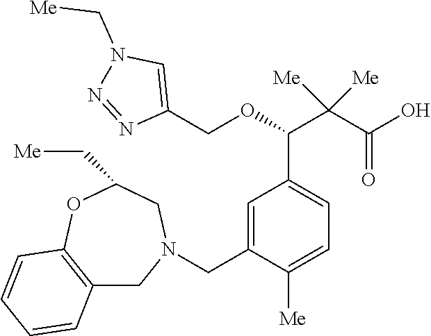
C1(COC(C(C(O)=O)([Me])[Me])C2=CC=C([Me])C(CN3CC4=C(OC(C[Me])C3)C=CC=C4)=C2)=CN(C[Me])N=N1
